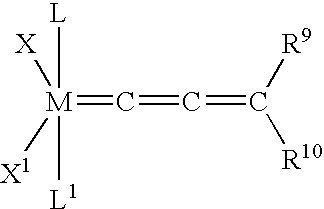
[M](=C=C=C([R10])[R9])([X])([X1])([L])[L1]
